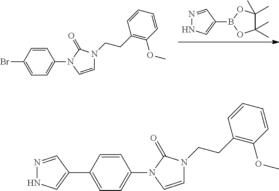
C1(C)(C)C(C)(C)OB(C2=CNN=C2)O1.C1=CC(N2C=CN(CCC3=C(OC)C=CC=C3)C2=O)=CC=C1Br.C1=CC(N2C=CN(CCC3=C(OC)C=CC=C3)C2=O)=CC=C1C1=CNN=C1
